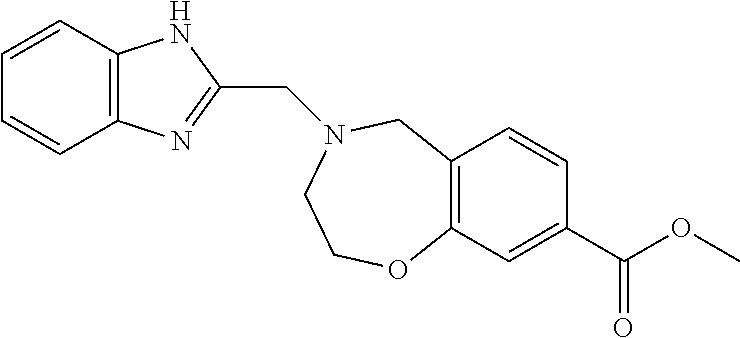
C12=C(C=C(C(OC)=O)C=C1)OCCN(CC1=NC3=C(N1)C=CC=C3)C2
